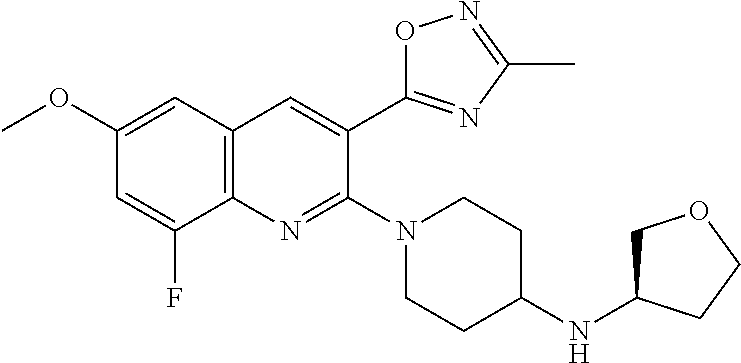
C1(OC)=CC2=C(N=C(N3CCC(NC4COCC4)CC3)C(C3=NC(C)=NO3)=C2)C(F)=C1
